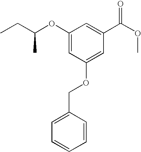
CCC(OC1=CC(OCC2=CC=CC=C2)=CC(C(OC)=O)=C1)C
